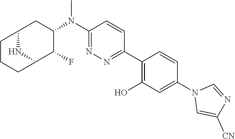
C1(N(C2=NN=C(C3=C(O)C=C(N4C=C([CN])N=C4)C=C3)C=C2)C)CC2CCCC(C1F)N2
